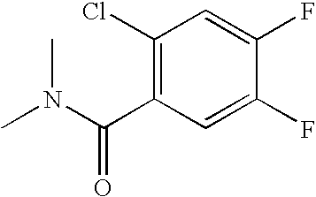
FC1=CC(Cl)=C(C(N(C)C)=O)C=C1F
